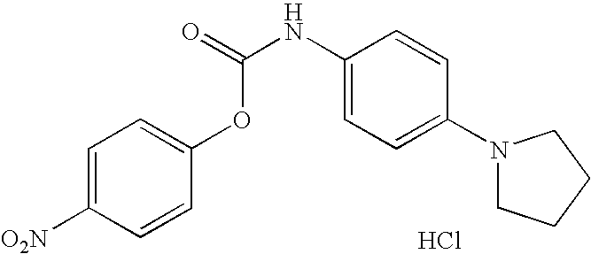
C1=CC(OC(=O)NC2=CC=C(N3CCCC3)C=C2)=CC=C1[O2N].Cl
